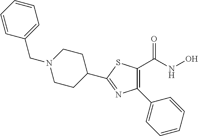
C1=CC=CC(CN2CCC(C3=NC(C4=CC=CC=C4)=C(C(NO)=O)S3)CC2)=C1
